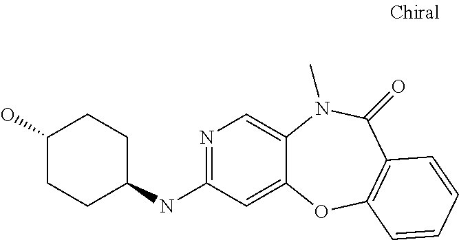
N1=C(NC2CCC(O)CC2)C=C2C(=C1)N(C)C(=O)C1=C(O2)C=CC=C1
